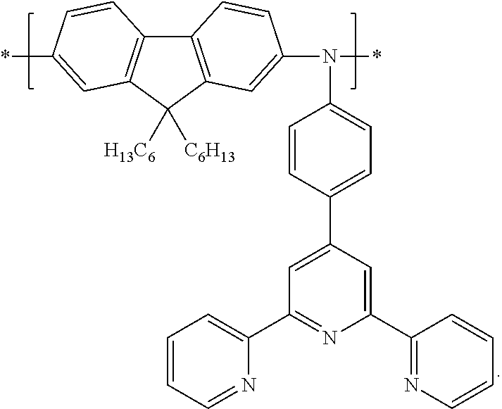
C1=CC(C2=CC(C3=CC=CC=N3)=NC(C3=NC=CC=C3)=C2)=CC=C1N(*)C1=CC2=C(C3=C(C2([H13C6])[C6H13])C=C(*)C=C3)C=C1
